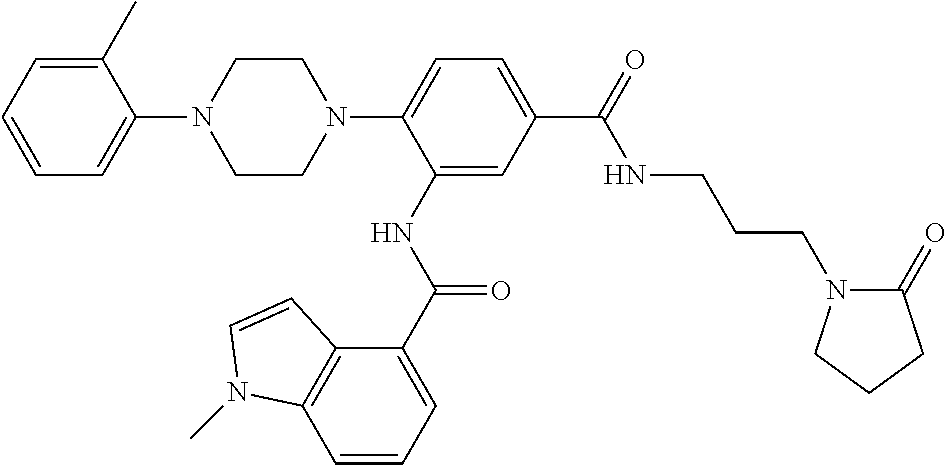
C1CN(C2=CC=C(C(=O)NCCCN3C(=O)CCC3)C=C2NC(C2=CC=CC3=C2C=CN3C)=O)CCN1C1=CC=CC=C1C
